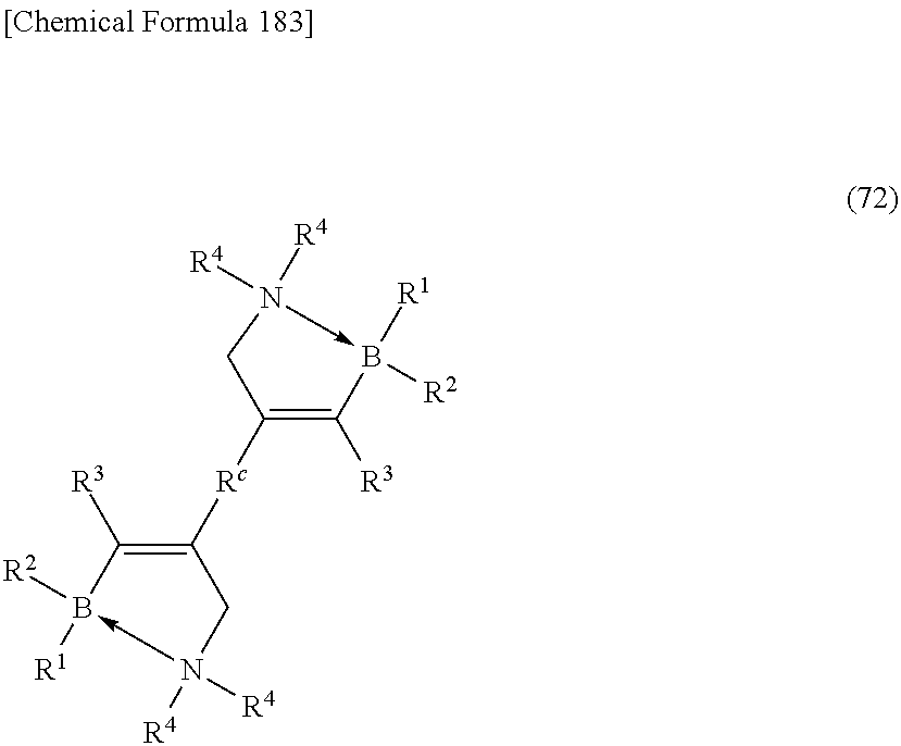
C1N([R4])([R4])->B([R1])([R2])C([R3])=C1[Rc]C1=C([R3])B([R2])([R1])-N([R4])([R4])C1
